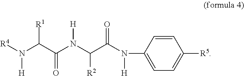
[R4]N(C(C(N(C(C(N(C1=CC=C([R5])C=C1)[H])=O)[R2])[H])=O)[R1])[H]
